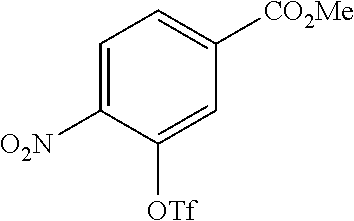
C1([OTf])=CC([CO2Me])=CC=C1[O2N]
